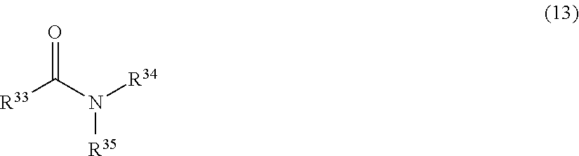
[R33]C(N([R34])[R35])=O
